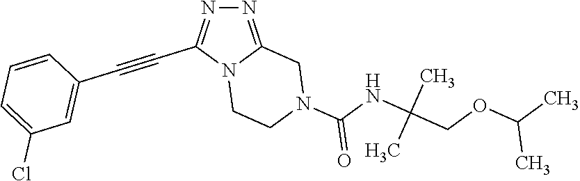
N12CCN(C(NC(COC(C)C)(C)C)=O)CC1=NN=C2C#CC1=CC(Cl)=CC=C1
